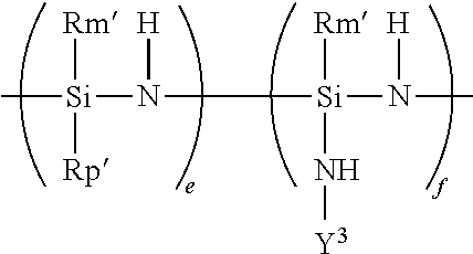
C[Si](N([H])[Si](N(C)[H])([Rm])N[Y3])([Rm])[Rp]
